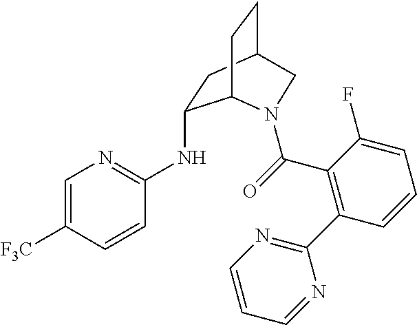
C1(NC2=NC=C([F3C])C=C2)CC2CCC1N(C(=O)C1=C(C3=NC=CC=N3)C=CC=C1F)C2
